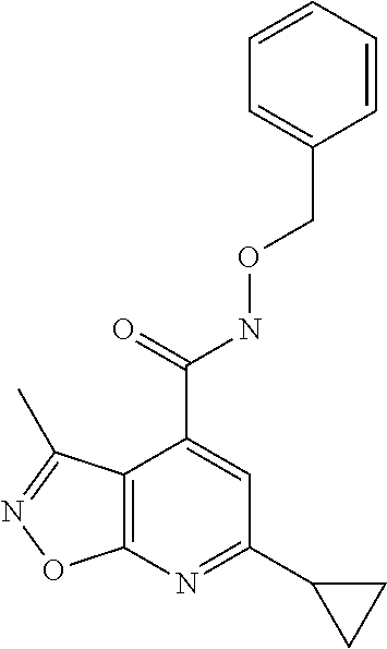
C12=C(N=C(C3CC3)C=C1C(=O)NOCC1=CC=CC=C1)ON=C2C
